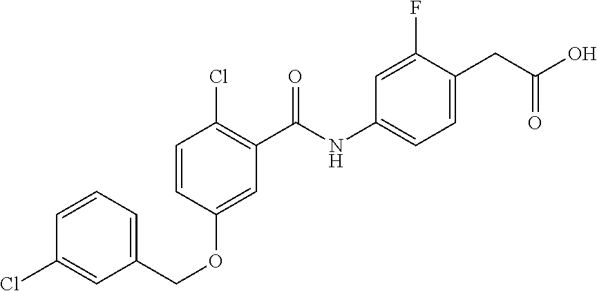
C1=CC(OCC2=CC=CC(Cl)=C2)=CC(C(NC2=CC=C(CC(O)=O)C(F)=C2)=O)=C1Cl
